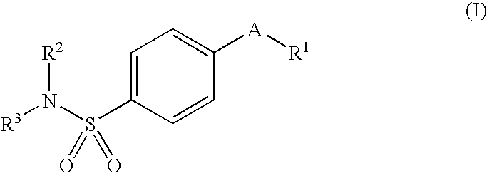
[R3]N(S(C1=CC=C([A][R1])C=C1)(=O)=O)[R2]
